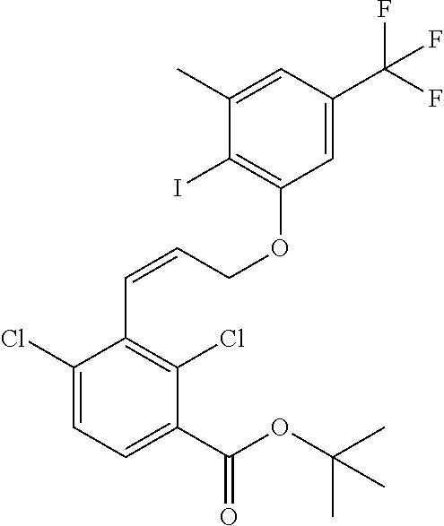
C1(C(OC(C)(C)C)=O)=CC=C(Cl)C(C=CCOC2=C(I)C(C)=CC(C(F)(F)F)=C2)=C1Cl
